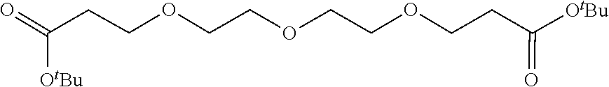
C(=O)(CCOCCOCCOCCC(=O)[OtBu])[OtBu]
